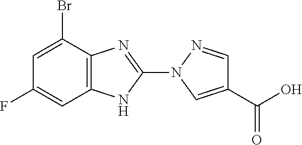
C1(N2C=C(C(O)=O)C=N2)=NC2=C(N1)C=C(F)C=C2Br
